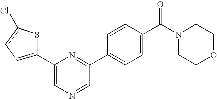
C1=C(C2=CC=C(Cl)S2)N=C(C2=CC=C(C(N3CCOCC3)=O)C=C2)C=N1
